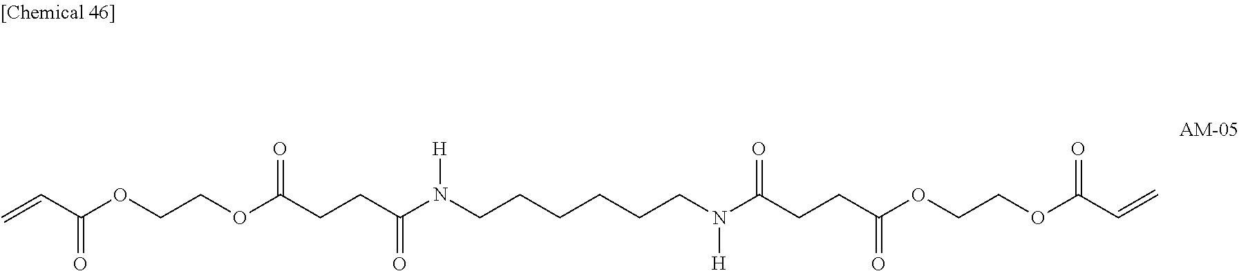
C=CC(OCCOC(=O)CCC(=O)N([H])CCCCCCN(C(=O)CCC(=O)OCCOC(=O)C=C)[H])=O
